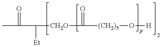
CC(=O)C([Et])[CH2O]C(=O)[(CH2)5]O[H]
